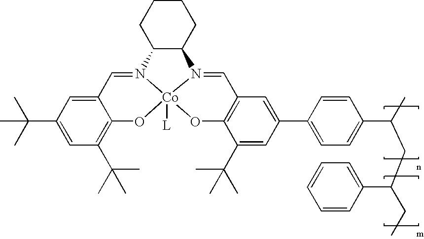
C1=C2C(=C(C(C)(C)C)C=C1C(C)(C)C)O[Co]13([L])N(=C2)C2C(CCCC2)N1=CC1=C(C(C(C)(C)C)=CC(C2=CC=C(C(C)CC(C4=CC=CC=C4)CC)C=C2)=C1)O3
